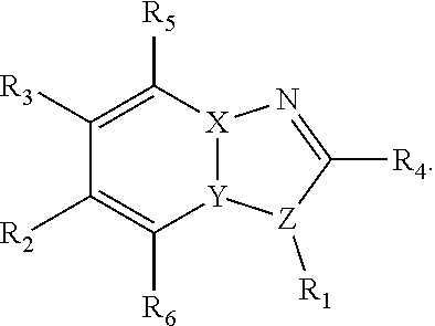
[Y]12[X](C([R5])=C([R3])C([R2])=C1[R6])N=C([R4])[Z]2[R1]
